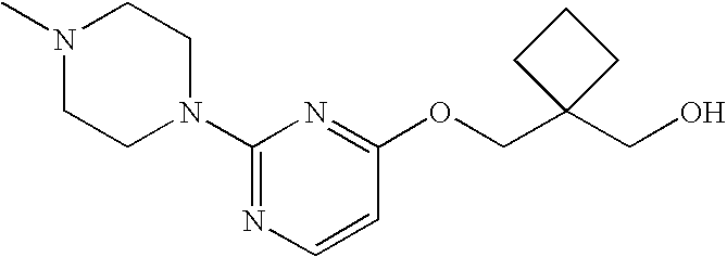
O(CC1(CO)CCC1)C1=NC(N2CCN(C)CC2)=NC=C1
